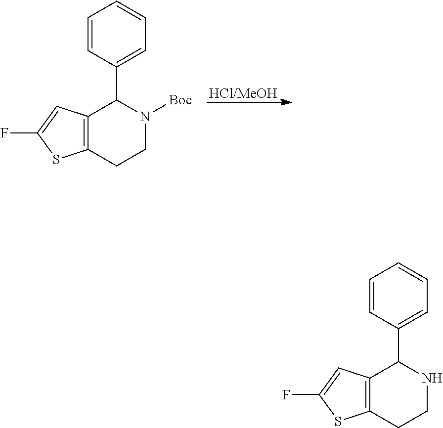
C1=CC(C2N([Boc])CCC3=C2C=C(F)S3)=CC=C1.[HCl/MeOH].C1=CC(C2NCCC3=C2C=C(F)S3)=CC=C1
